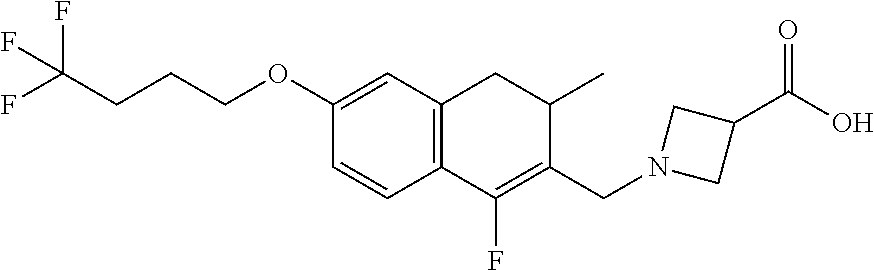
C12=C(C=C(OCCCC(F)(F)F)C=C1)CC(C)C(CN1CC(C(O)=O)C1)=C2F
